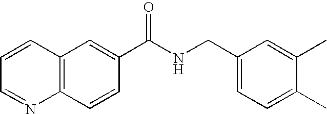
C1=CC=NC2=C1C=C(C(NCC1=CC=C(C)C(C)=C1)=O)C=C2
